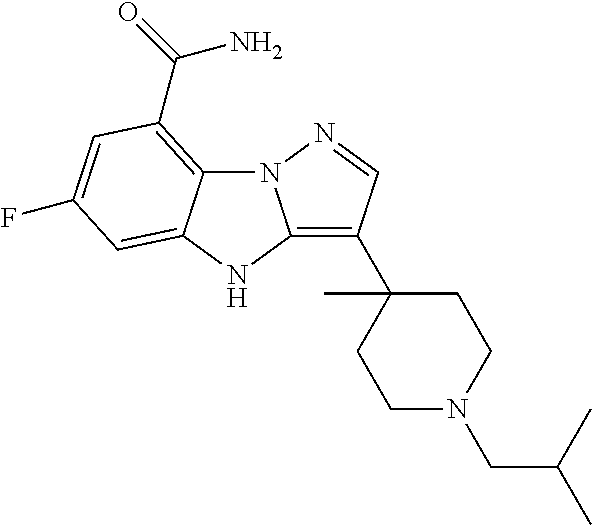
N12C3=C(C(=O)N)C=C(F)C=C3NC1=C(C1(C)CCN(CC(C)C)CC1)C=N2
